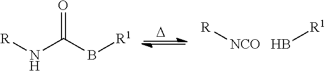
[D].[R]NC(B[R1])=O.[R][NCO].B[R1]
